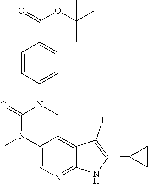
C1(C(=O)OC(C)(C)C)=CC=C(N2CC3=C4C(I)=C(C5CC5)NC4=NC=C3N(C)C2=O)C=C1
